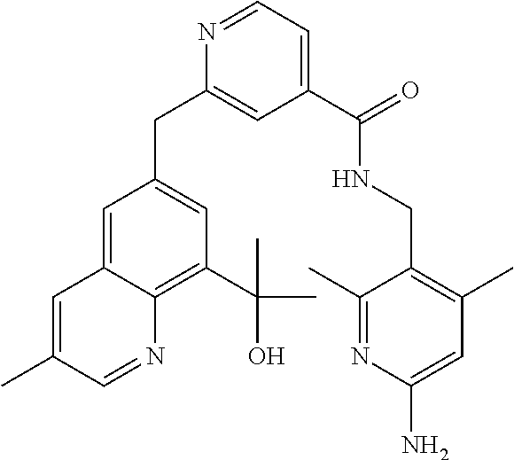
C1(CC2=CC(C(C)(C)O)=C3C(=C2)C=C(C)C=N3)=CC(C(=O)NCC2=C(C)C=C(N)N=C2C)=CC=N1
